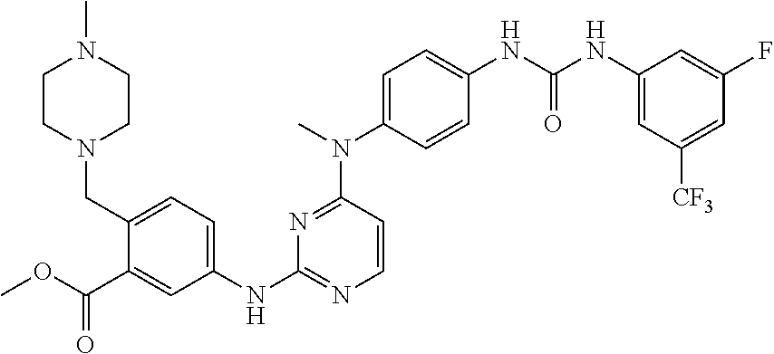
C1(CN2CCN(C)CC2)=CC=C(NC2=NC=CC(N(C)C3=CC=C(NC(NC4=CC([CF3])=CC(F)=C4)=O)C=C3)=N2)C=C1C(OC)=O
